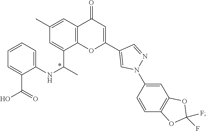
C1=CC=C(NC(C)C2=CC(C)=CC3=C2OC(C2=CN(C4=CC5=C(C=C4)OC(F)(F)O5)N=C2)=CC3=O)C(C(O)=O)=C1
